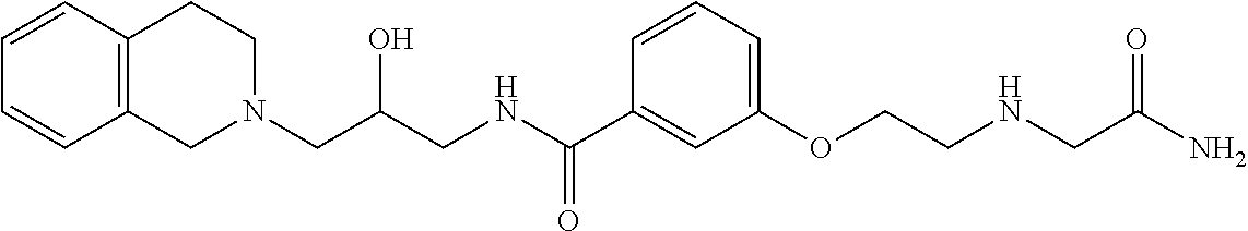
C1(OCCNCC(N)=O)=CC=CC(C(NCC(CN2CCC3=C(C2)C=CC=C3)O)=O)=C1
